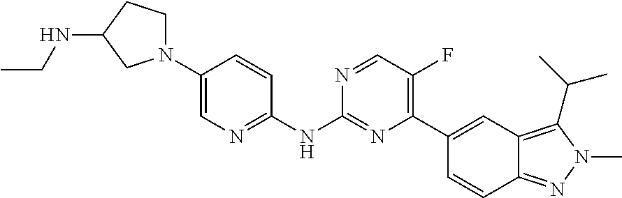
C1(N2CCC(NCC)C2)=CN=C(NC2=NC(C3=CC4=C(C(C)C)N(C)N=C4C=C3)=C(F)C=N2)C=C1
